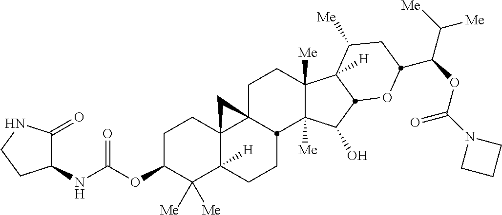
C1C23C4(C([H])(CCC2C2([Me])C([Me])(C1)C1([H])C([Me])CC(C(C([Me])[Me])OC(N5CCC5)=O)OC1C2O)C([Me])([Me])C(OC(=O)NC1C(=O)NCC1)CC4)C3
